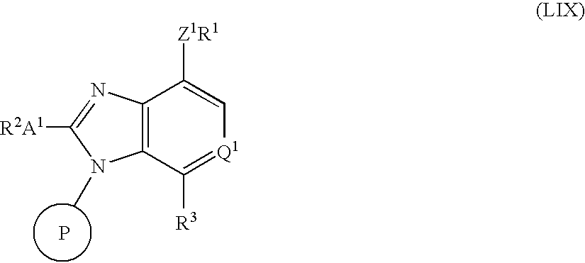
C12=C(C([R3])=[Q1]C=C1[Z1R1])N(C)C([R2A1])=N2.P
